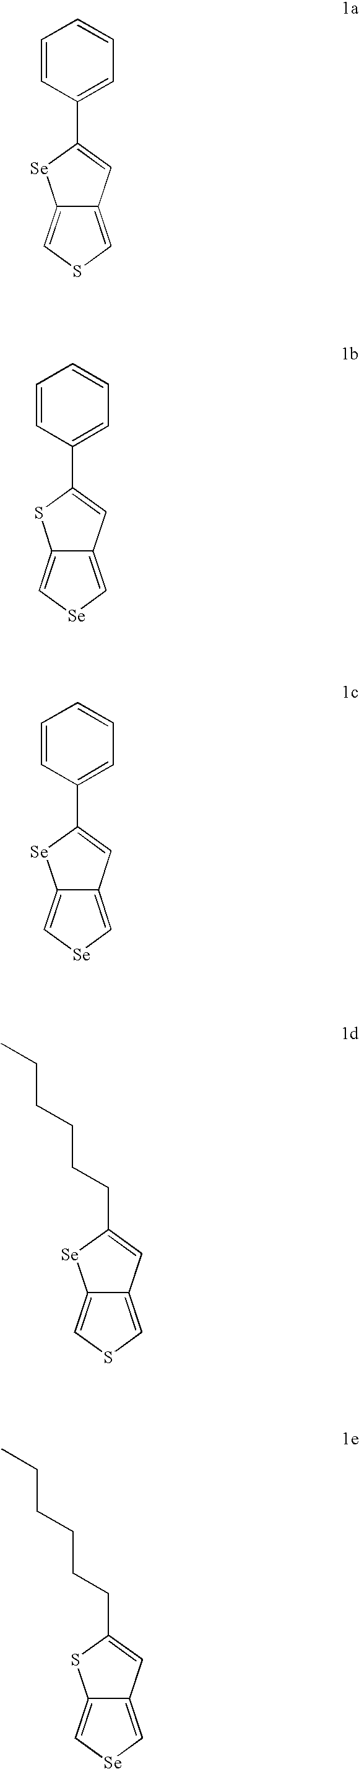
C12=CSC=C1C=C(C1=CC=CC=C1)[Se]2.C12=C[Se]C=C1C=C(C1=CC=CC=C1)S2.C12=C[Se]C=C1C=C(C1=CC=CC=C1)[Se]2.C12=CSC=C1C=C(CCCCCC)[Se]2.C12=C[Se]C=C1C=C(CCCCCC)S2
